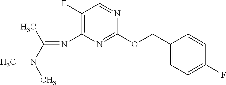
C1(COC2=NC(N=C(N(C)C)C)=C(F)C=N2)=CC=C(F)C=C1
